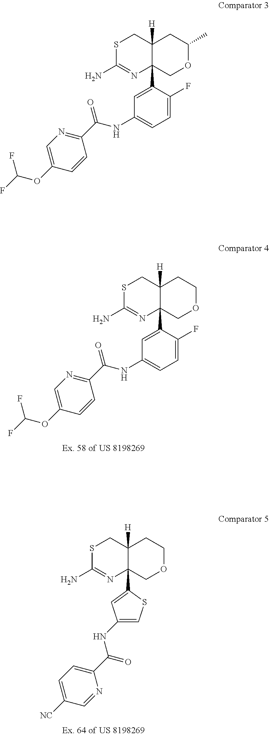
S1C(N)=NC2(C3=CC(NC(C4=NC=C(OC(F)F)C=C4)=O)=CC=C3F)C([H])(C1)CCOC2.S1C(N)=NC2(C3=CC(NC(C4=CC=C([NC])C=N4)=O)=CS3)C([H])(C1)CCOC2.S1C(N)=NC2(C3=CC(NC(C4=NC=C(OC(F)F)C=C4)=O)=CC=C3F)C([H])(C1)CC(C)OC2
